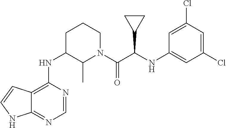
C12=C(NC3C(C)N(C(C(NC4=CC(Cl)=CC(Cl)=C4)C4CC4)=O)CCC3)N=CN=C1NC=C2
